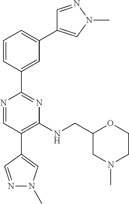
C1=C(C2=NC(NCC3CN(C)CCO3)=C(C3=CN(C)N=C3)C=N2)C=CC=C1C1=CN(C)N=C1
